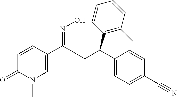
C1=CC(C(=NO)CC(C2=CC=C(C#N)C=C2)C2=C(C)C=CC=C2)=CN(C)C1=O
